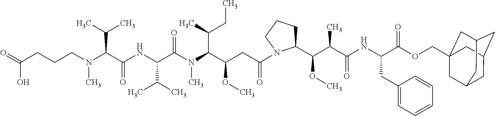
N(C)(C(C(NC(C(N(C(C(CC(N1C(C(C(C(NC(C(OCC23CC4CC(CC(C2)C4)C3)=O)CC2=CC=CC=C2)=O)C)OC)CCC1)=O)OC)C(C)CC)C)=O)C(C)C)=O)C(C)C)CCCC(=O)O
